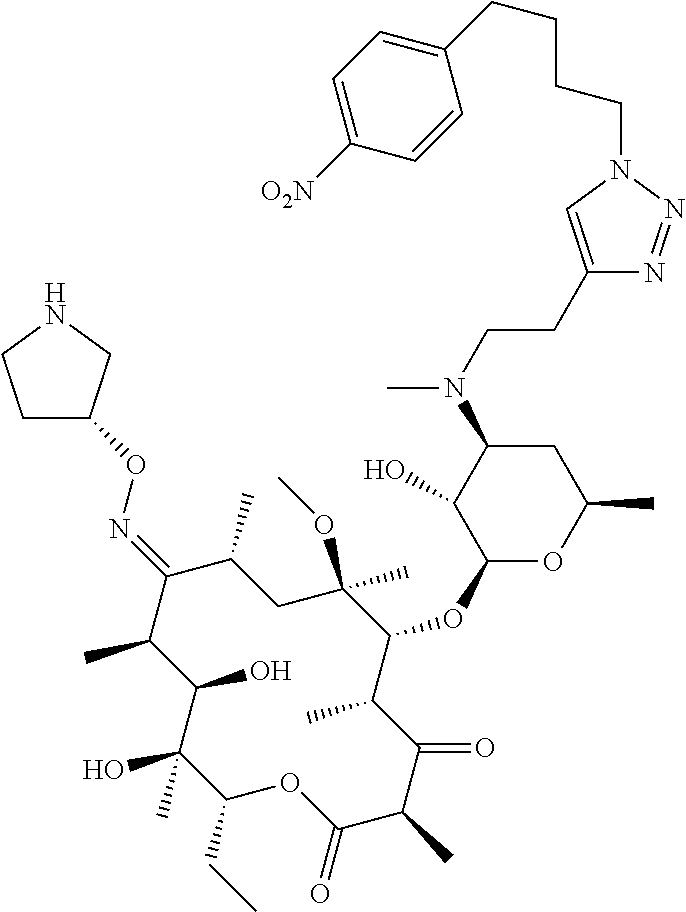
C1(CC)C(C)(O)C(O)C(C)C(=NOC2CCNC2)C(C)CC(OC)(C)C(OC2OC(C)CC(N(C)CCC3=CN(CCCCC4=CC=C([O2N])C=C4)N=N3)C2O)C(C)C(=O)C(C)C(=O)O1
